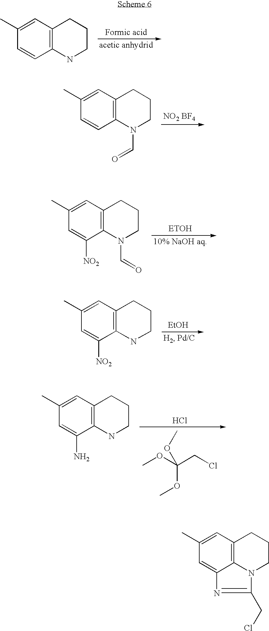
C1(C)=CC2=C(C=C1)N(C=O)CCC2.C1(C)=CC2=C(C([NO2])=C1)NCCC2.[EtOH].C1(C)=CC2=C3C(=C1)N=C(CCl)N3CCC2.C1(C)=CC2=C(C([NO2])=C1)N(C=O)CCC2.[ETOH].C1(C)=CC2=C(C=C1)NCCC2.C1(C)=CC2=C(C(N)=C1)NCCC2.COC(CCl)(OC)OC.Cl
